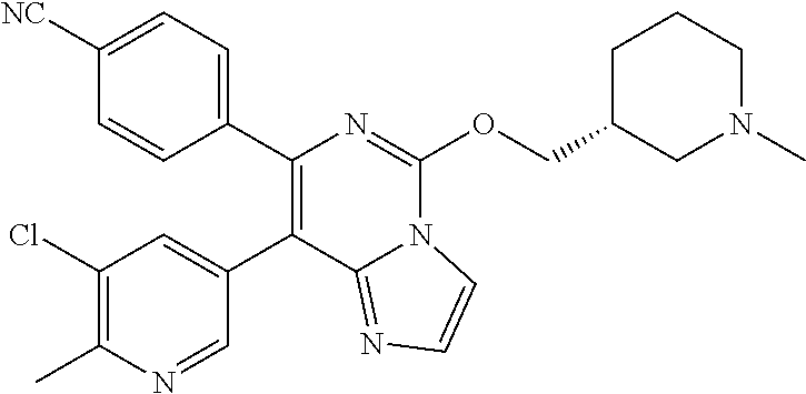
C1(C)=C(Cl)C=C(C2=C(C3=CC=C([NC])C=C3)N=C(OCC3CN(C)CCC3)N3C2=NC=C3)C=N1
